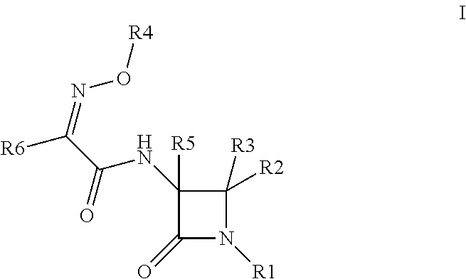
C1(NC(C([R6])=NO[R4])=O)([R5])C(=O)N([R1])C1([R2])[R3]
